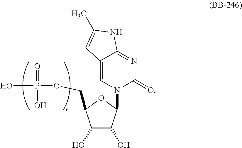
C1(O)C(O)C(N2C(=O)N=C3C(=C2)C=C(C)N3)OC1COP(=O)(O)O
